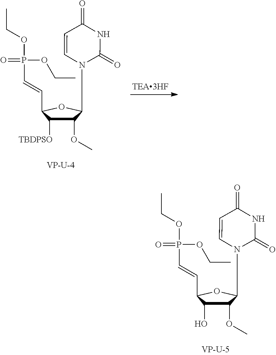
C1=CC(=O)NC(=O)N1C1C(OC)C([TBDPSO])C(C=CP(OCC)(=O)OCC)O1.C1=CC(=O)NC(=O)N1C1C(OC)C(O)C(C=CP(OCC)(=O)OCC)O1
